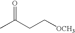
O=C(CC[OCH3])C
